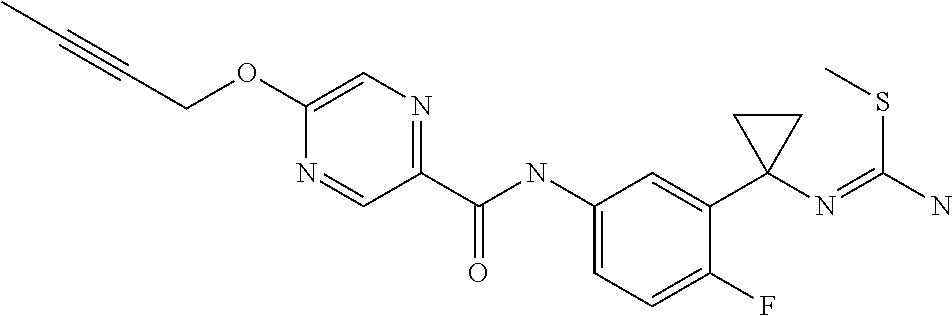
C1=C(OCC#CC)N=CC(C(NC2=CC=C(F)C(C3(N=C(N)SC)CC3)=C2)=O)=N1
